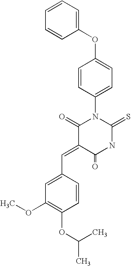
C1(OC2=CC=C(N3C(=O)C(=CC4=CC(OC)=C(OC(C)C)C=C4)C(=O)NC3=S)C=C2)=CC=CC=C1
